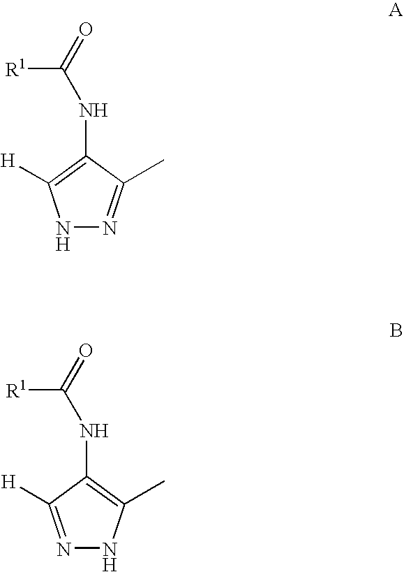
N1N=C(C)C(NC(=O)[R1])=C1[H].N1=C([H])C(NC(=O)[R1])=C(C)N1
